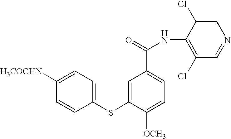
C12=C(C=C([H3COCHN])C=C1)C1=C(S2)C([OCH3])=CC=C1C(=O)NC1=C(Cl)C=NC=C1Cl
